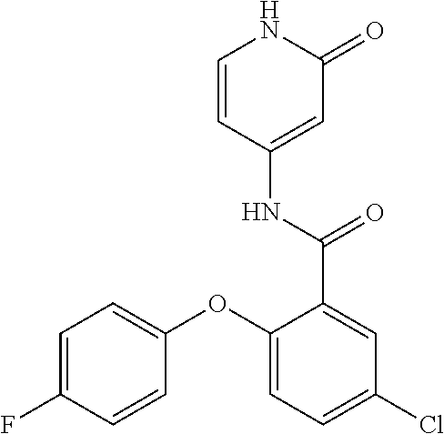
C1=CC(NC(=O)C2=CC(Cl)=CC=C2OC2=CC=C(F)C=C2)=CC(=O)N1
